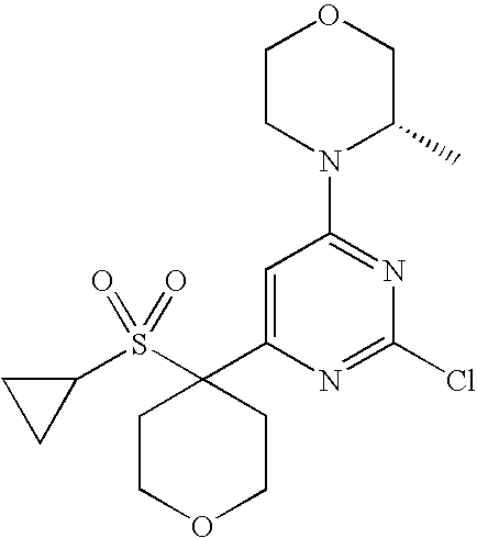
C1=C(C2(S(C3CC3)(=O)=O)CCOCC2)N=C(Cl)N=C1N1CCOCC1C
